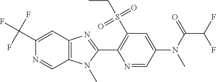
C1(C(F)(F)F)=CC2=C(C=N1)N(C)C(C1=C(S(CC)(=O)=O)C=C(N(C(C(F)F)=O)C)C=N1)=N2
